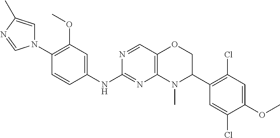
N1(C2=C(OC)C=C(NC3=NC4=C(C=N3)OCC(C3=C(Cl)C=C(OC)C(Cl)=C3)N4C)C=C2)C=C(C)N=C1
